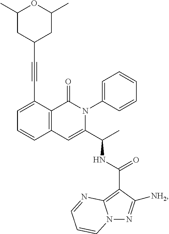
C1(C#CC2CC(C)OC(C)C2)=CC=CC2=C1C(=O)N(C1=CC=CC=C1)C(C(C)NC(C1=C3N(N=C1[NH2])C=CC=N3)=O)=C2
